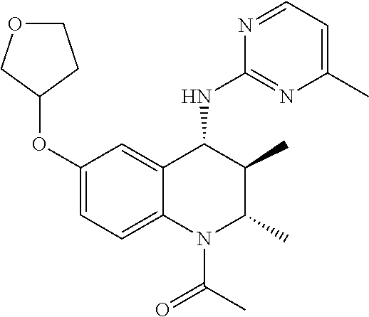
O(C1=CC=C2C(=C1)C(NC1=NC(C)=CC=N1)C(C)C(C)N2C(C)=O)C1CCOC1
